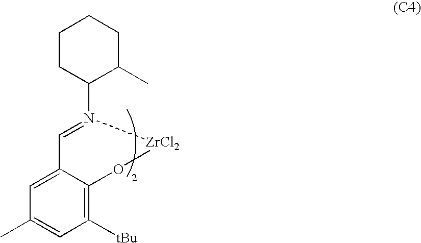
C1=N(C2C(C)CCCC2)[ZrCl2]OC2=C([tBu])C=C(C)C=C12
